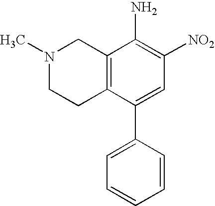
C1=C(C2=CC=CC=C2)C2=C(C(N)=C1[NO2])CN(C)CC2
